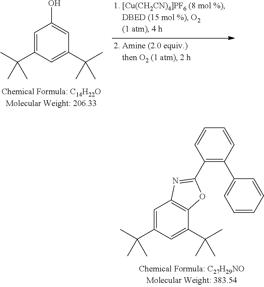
C1=C(C(C)(C)C)C=C(C(C)(C)C)C=C1O.C1=C(C(C)(C)C)C=C(C(C)(C)C)C2=C1N=C(C1=C(C3=CC=CC=C3)C=CC=C1)O2
